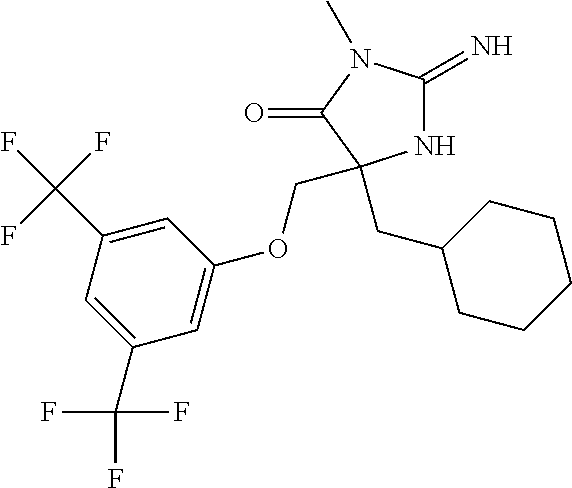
N1C(=N)N(C)C(=O)C1(CC1CCCCC1)COC1=CC(C(F)(F)F)=CC(C(F)(F)F)=C1
